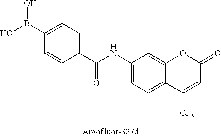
OB(C1=CC=C(C(NC2=CC=C3C(=C2)OC(=O)C=C3[CF3])=O)C=C1)O
